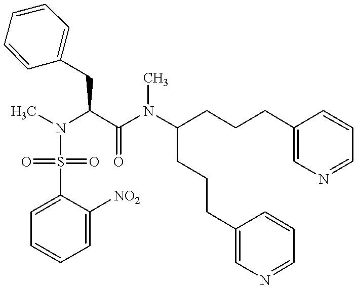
C(C(N(C(CCCC1=CN=CC=C1)CCCC1=CN=CC=C1)C)=O)(N(C)S(=O)(=O)C1=CC=CC=C1[NO2])CC1=CC=CC=C1
